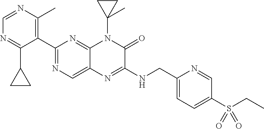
C1=NC(C)=C(C2=NC=C3C(=N2)N(C2(C)CC2)C(=O)C(NCC2=CC=C(S(CC)(=O)=O)C=N2)=N3)C(C2CC2)=N1
